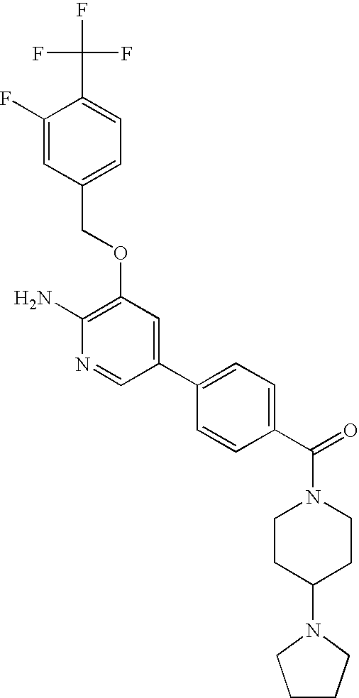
FC(C1=CC=C(COC2=C(N)N=CC(C3=CC=C(C(=O)N4CCC(N5CCCC5)CC4)C=C3)=C2)C=C1F)(F)F
